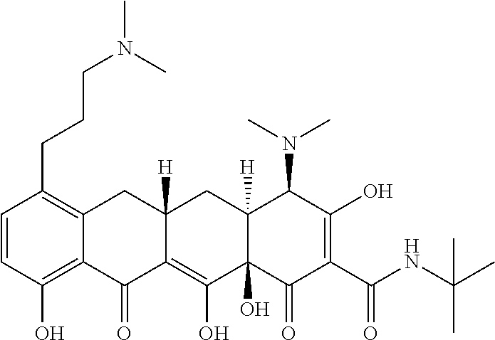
C1=CC(O)=C2C(=C1CCCN(C)C)CC1([H])C(=C(O)C3(O)C([H])(C1)C(N(C)C)C(O)=C(C(NC(C)(C)C)=O)C3=O)C2=O
